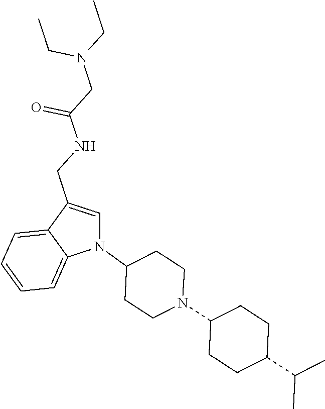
N1(C2CCN(C3CCC(C(C)C)CC3)CC2)C=C(CNC(CN(CC)CC)=O)C2=CC=CC=C12
